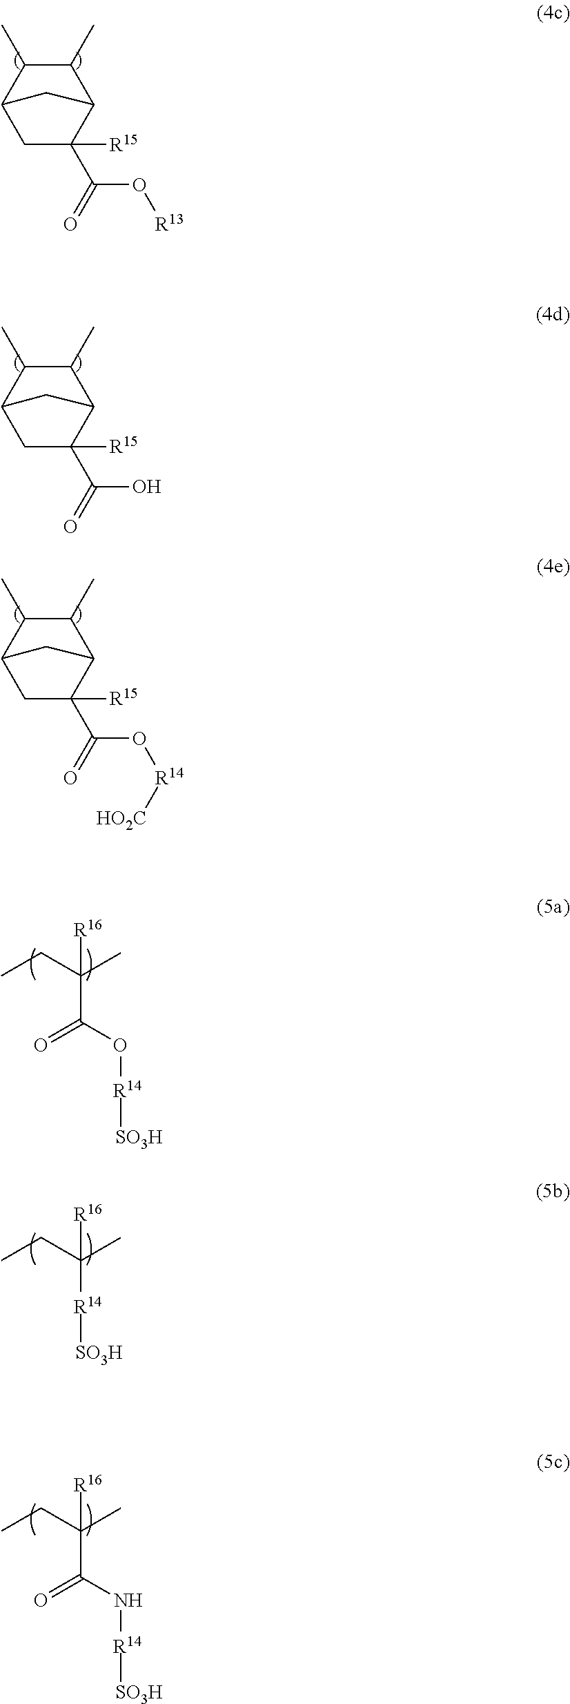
C1(C)C(C)C2CC(C(=O)O[R13])([R15])C1C2.C1(C)C(C)C2CC(C(=O)O)([R15])C1C2.C1(C)C(C)C2CC(C(=O)O[R14][HO2C])([R15])C1C2.CCC(C)([R16])C(O[R14][SO3H])=O.CCC(C)([R16])[R14][SO3H].CCC(C)([R16])C(N[R14][SO3H])=O
